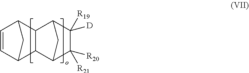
C1=CC2C3C(C1C2)C1C([R19])([D])C([R20])([R21])C3C1
